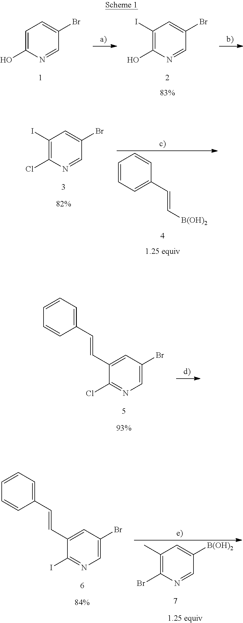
C1=C(O)N=CC(Br)=C1.C1(I)=C(O)N=CC(Br)=C1.C1(I)=C(Cl)N=CC(Br)=C1.C1=CC=C(C=C[B(OH)2])C=C1.C1(C=CC2=CC=CC=C2)=CC(Br)=CN=C1Cl.C1(C=CC2=CC=CC=C2)=CC(Br)=CN=C1I.C1(C)=C(Br)N=CC([B(OH)2])=C1
